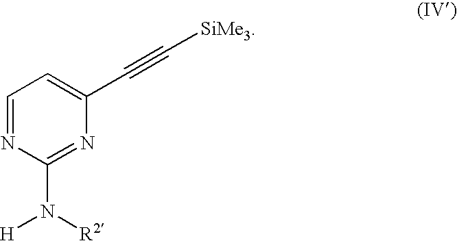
C1=NC(N([H])[R2])=NC(C#C[SiMe3])=C1
